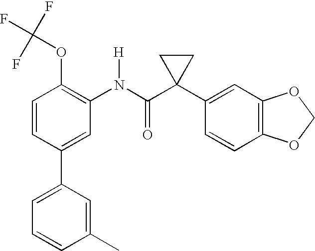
C1=C(C2=CC=CC(C)=C2)C=CC(OC(F)(F)F)=C1N(C(C1(C2=CC3=C(C=C2)OCO3)CC1)=O)[H]
